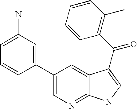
C1(C2=CC(N)=CC=C2)=CN=C2C(=C1)C(C(=O)C1=C(C)C=CC=C1)=CN2
